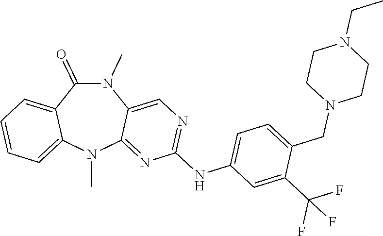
N1(C)C(=O)C2=CC=CC=C2N(C)C2=NC(NC3=CC=C(CN4CCN(CC)CC4)C(C(F)(F)F)=C3)=NC=C12
